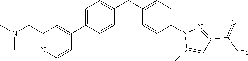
C1(CN(C)C)=NC=CC(C2=CC=C(CC3=CC=C(N4C(C)=CC(C(N)=O)=N4)C=C3)C=C2)=C1
